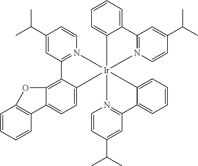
C1=C2C(=C3C(=C1)[Ir]14(N5=C3C=C(C(C)C)C=C5)(C3=CC=CC=C3C3=N1C=CC(C(C)C)=C3)N1=C(C=C(C(C)C)C=C1)C1=CC=CC=C14)OC1=C2C=CC=C1
